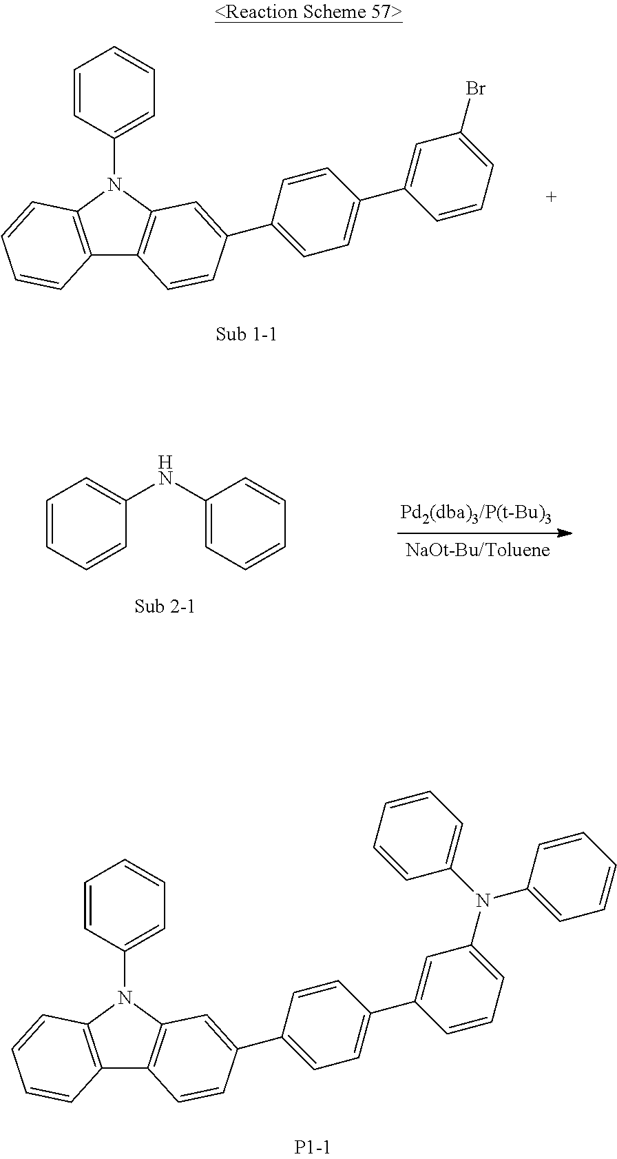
C12=C(N(C3=CC=CC=C3)C3=C1C=CC(C1=CC=C(C4=CC(Br)=CC=C4)C=C1)=C3)C=CC=C2.C1=CC=CC(NC2=CC=CC=C2)=C1.C12=C(N(C3=CC=CC=C3)C3=C1C=CC(C1=CC=C(C4=CC(N(C5=CC=CC=C5)C5=CC=CC=C5)=CC=C4)C=C1)=C3)C=CC=C2
